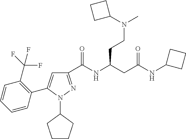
C1(C(NC(CC(NC2CCC2)=O)CCN(C)C2CCC2)=O)=NN(C2CCCC2)C(C2=C(C(F)(F)F)C=CC=C2)=C1
